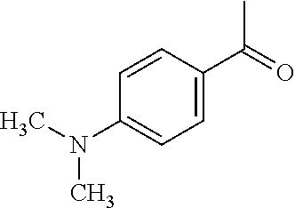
CC(=O)C1=CC=C(N(C)C)C=C1
